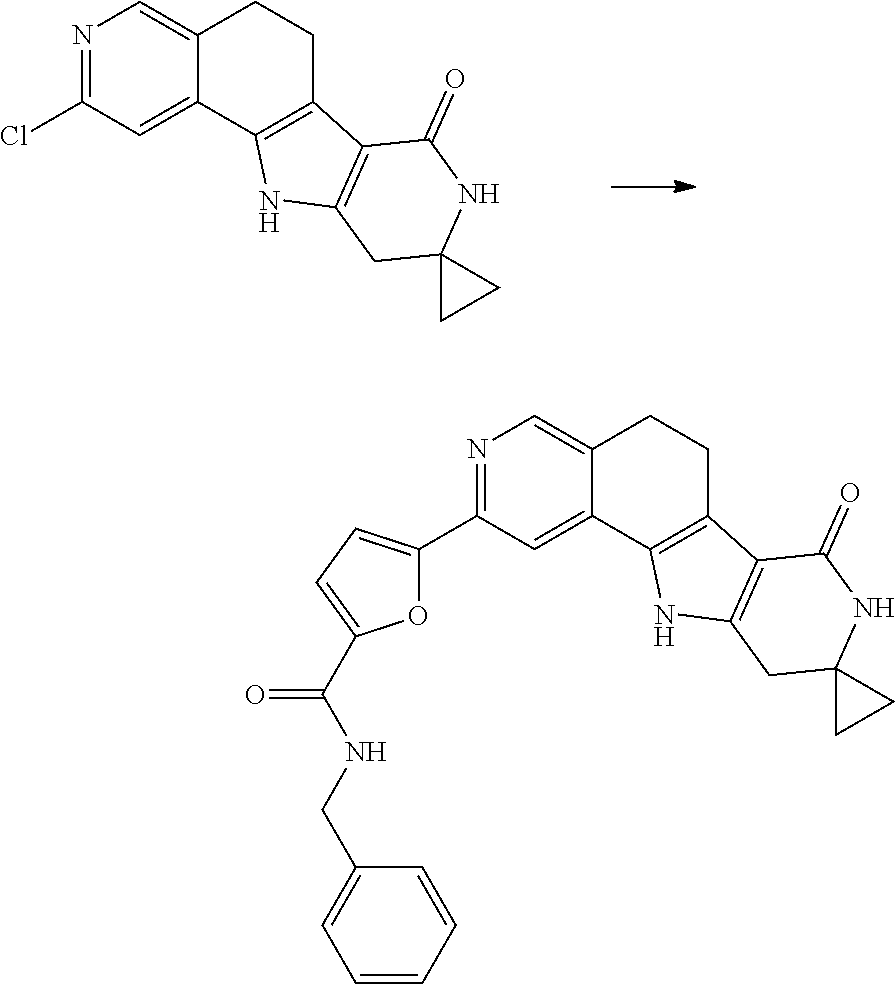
N1=C(Cl)C=C2C(=C1)CCC1=C2NC2=C1C(=O)NC1(C2)CC1.N1=C(C2=CC=C(C(NCC3=CC=CC=C3)=O)O2)C=C2C(=C1)CCC1=C2NC2=C1C(=O)NC1(C2)CC1
